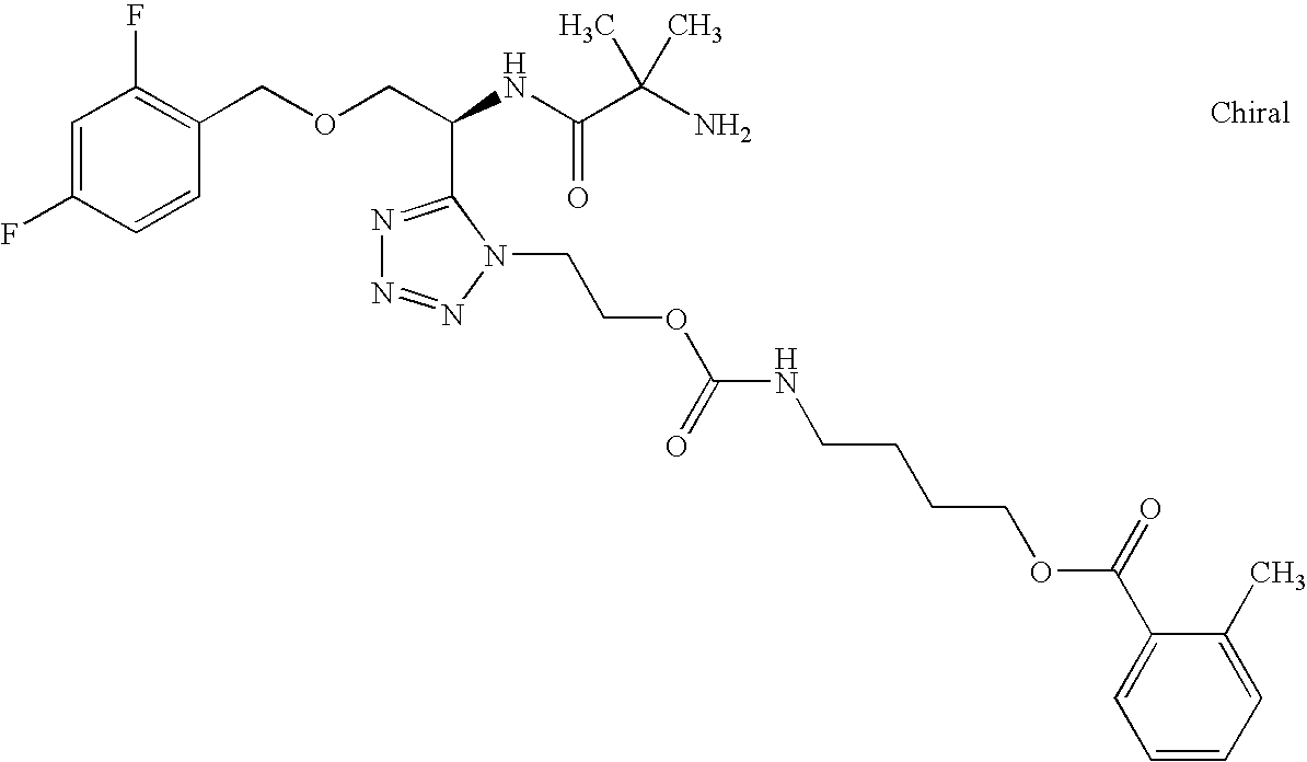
N1=C(C(COCC2=C(F)C=C(F)C=C2)NC(C(N)(C)C)=O)N(CCOC(NCCCCOC(C2=CC=CC=C2C)=O)=O)N=N1
